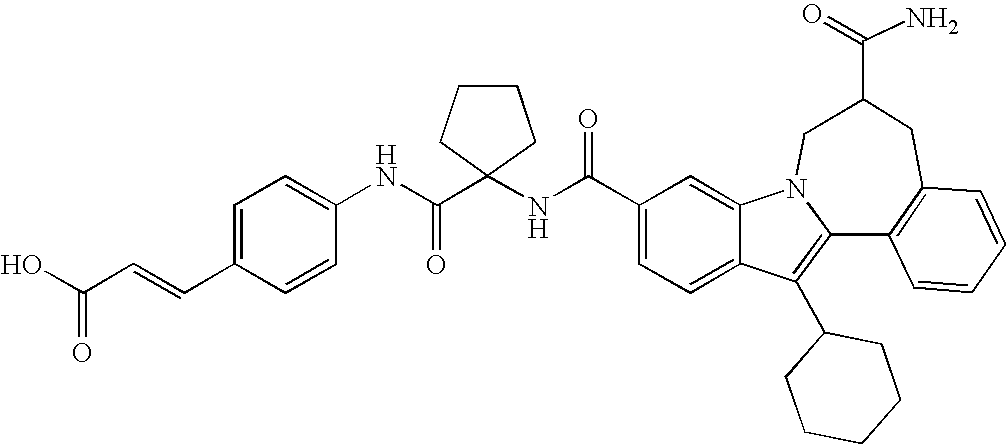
C1(C(NC2(C(NC3=CC=C(C=CC(O)=O)C=C3)=O)CCCC2)=O)=CC=C2C(=C1)N1C(=C2C2CCCCC2)C2=C(CC(C(=O)N)C1)C=CC=C2
